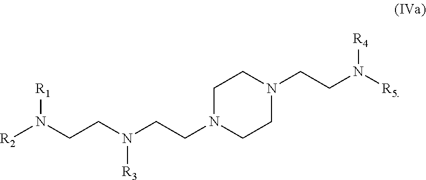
[R2]N(CCN(CCN1CCN(CCN([R5])[R4])CC1)[R3])[R1]
